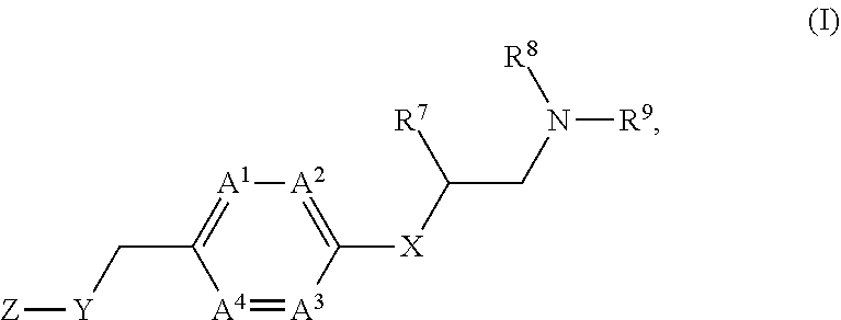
[A2]1=C([X]C(CN([R9])[R8])[R7])[A3]=[A4]C(C[Y][Z])=[A1]1
